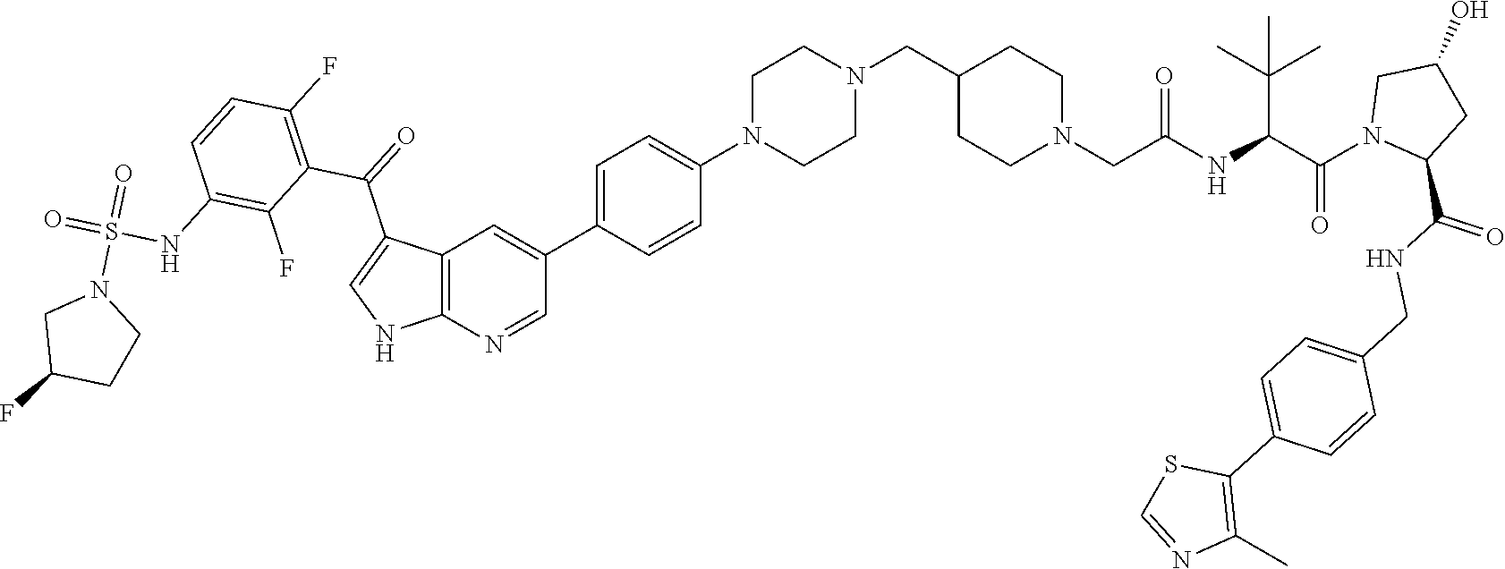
C12=C(N=CC(C3=CC=C(N4CCN(CC5CCN(CC(NC(C(C)(C)C)C(=O)N6C(C(=O)NCC7=CC=C(C8=C(C)N=CS8)C=C7)CC(O)C6)=O)CC5)CC4)C=C3)=C1)NC=C2C(=O)C1=C(F)C=CC(NS(=O)(=O)N2CC(F)CC2)=C1F
